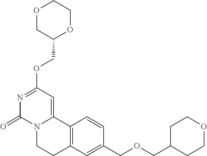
O1CC(COC2=NC(=O)N3C(=C2)C2=C(CC3)C=C(COCC3CCOCC3)C=C2)OCC1
